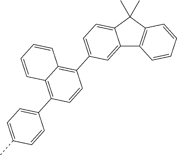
C12=CC(C3=C4C(=C(C5=CC=C(C)C=C5)C=C3)C=CC=C4)=CC=C1C(C)(C)C1=C2C=CC=C1
